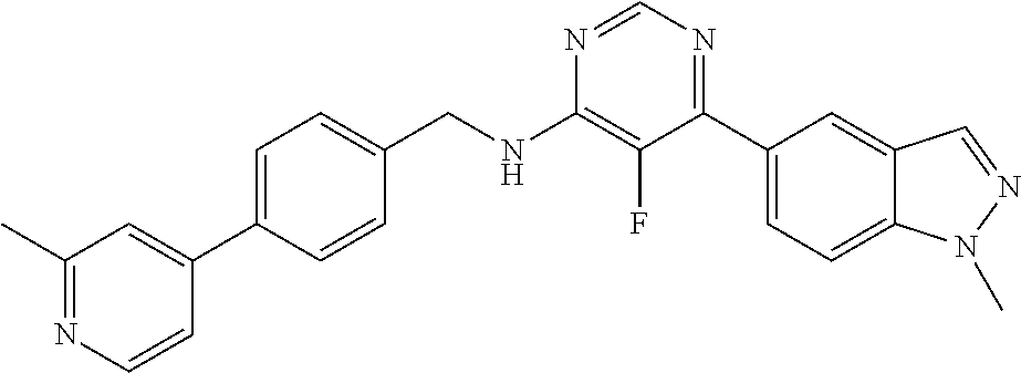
N1=CN=C(C2=CC=C3C(=C2)C=NN3C)C(F)=C1NCC1=CC=C(C2=CC(C)=NC=C2)C=C1
